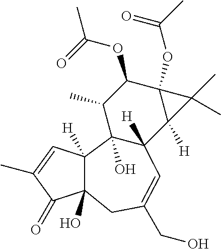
C1(OC(=O)C)C(C)C2(O)C([H])(C3([H])C1(OC(C)=O)C3(C)C)C=C(CO)CC1(O)C2([H])C=C(C)C1=O
